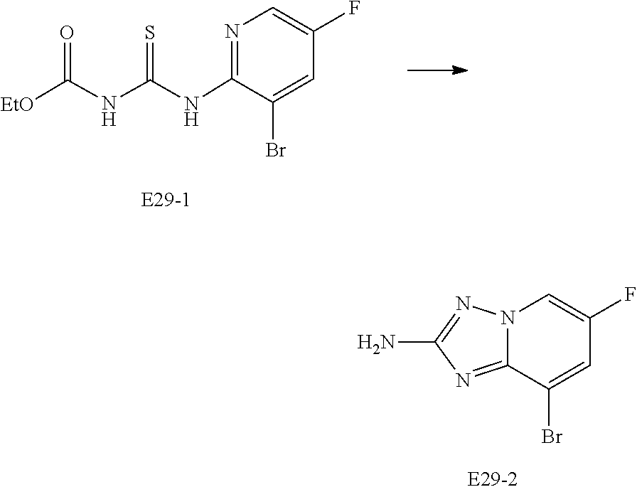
N(C1=NC=C(F)C=C1Br)C(NC(=O)[EtO])=S.C12=NC(N)=NN1C=C(F)C=C2Br
